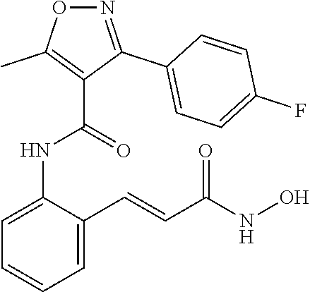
C1=CC=C(C=CC(NO)=O)C(NC(=O)C2=C(C)ON=C2C2=CC=C(F)C=C2)=C1
